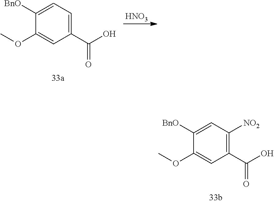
C1=C([BnO])C(OC)=CC(C(O)=O)=C1.[HNO3].C1=C([BnO])C(OC)=CC(C(O)=O)=C1[NO2]
